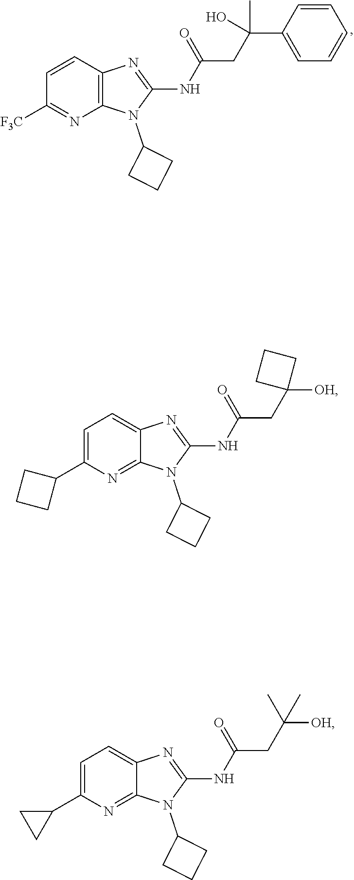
N(C1=NC2=CC=C(C3CCC3)N=C2N1C1CCC1)C(CC1([OH])CCC1)=O.N(C1=NC2=CC=C(C3CC3)N=C2N1C1CCC1)C(CC([OH])(C)C)=O.N(C1=NC2=C(N1C1CCC1)N=C([F3C])C=C2)C(CC(C1=CC=CC=C1)(O)C)=O
